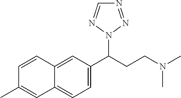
N1=NN(C(CCN(C)C)C2=CC=C3C(=C2)C=CC(C)=C3)N=C1
